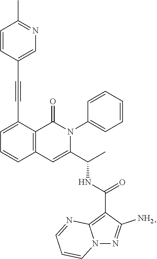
C1=C(C#CC2=CN=C(C)C=C2)C2=C(C=C1)C=C(C(C)NC(=O)C1=C3N(N=C1N)C=CC=N3)N(C1=CC=CC=C1)C2=O
